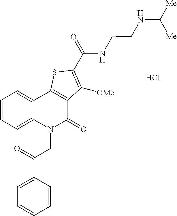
C(CN1C(=O)C2=C(C3=CC=CC=C13)SC(C(=O)NCCNC([Me])[Me])=C2[OMe])(C1=CC=CC=C1)=O.Cl
